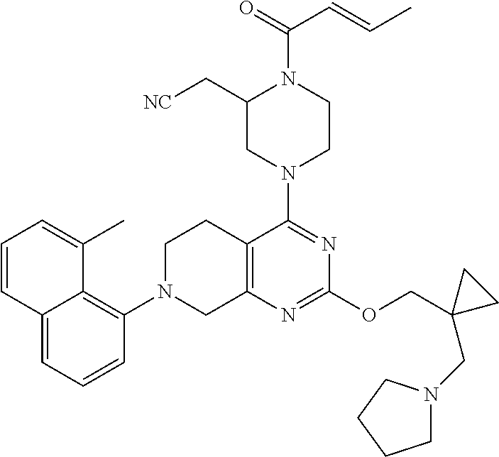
C12=CC=CC(N3CC4=C(CC3)C(N3CCN(C(=O)C=CC)C(C[NC])C3)=NC(OCC3(CN5CCCC5)CC3)=N4)=C1C(C)=CC=C2
